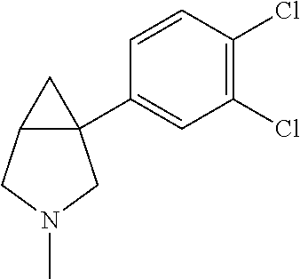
C12(C3=CC(Cl)=C(Cl)C=C3)C(CN(C)C1)C2
